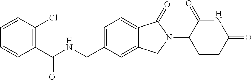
C1(C(NCC2=CC=C3C(=C2)CN(C2CCC(=O)NC2=O)C3=O)=O)=C(Cl)C=CC=C1
